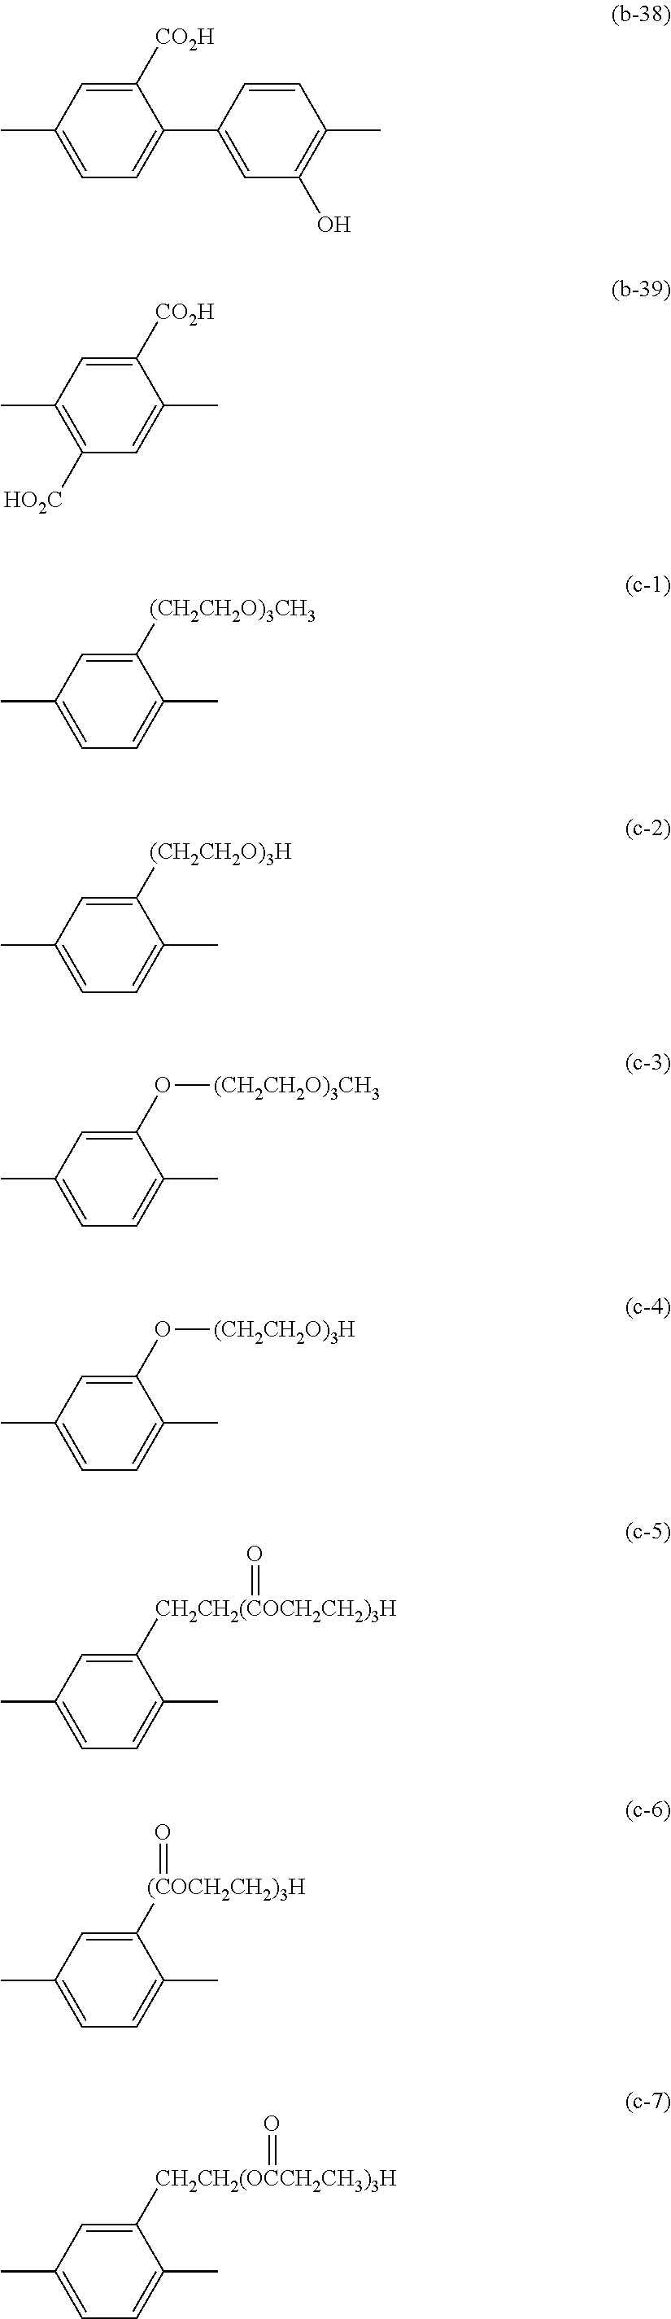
CC1=CC=C(C2=CC(O)=C(C)C=C2)C([CO2H])=C1.CC1=C([HO2C])C=C(C)C([CO2H])=C1.CC1=CC=C(C)C([(CH2CH2O)3CH3])=C1.CC1=CC=C(C)C([(CH2CH2O)3H])=C1.CC1=CC=C(C)C(O[(CH2CH2O)3CH3])=C1.CC1=CC=C(C)C(O[(CH2CH2O)3H])=C1.CC1=CC=C(C)C([CH2CH2(COCH2CH2)3H]=O)=C1.CC1=CC=C(C)C([(COCH2CH2)3H]=O)=C1.CC1=CC=C(C)C([CH2CH2(OCCH2CH3)3H]=O)=C1
